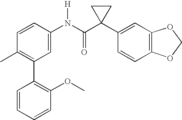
C1=CC(N(C(C2(C3=CC4=C(C=C3)OCO4)CC2)=O)[H])=CC(C2=C(OC)C=CC=C2)=C1C
